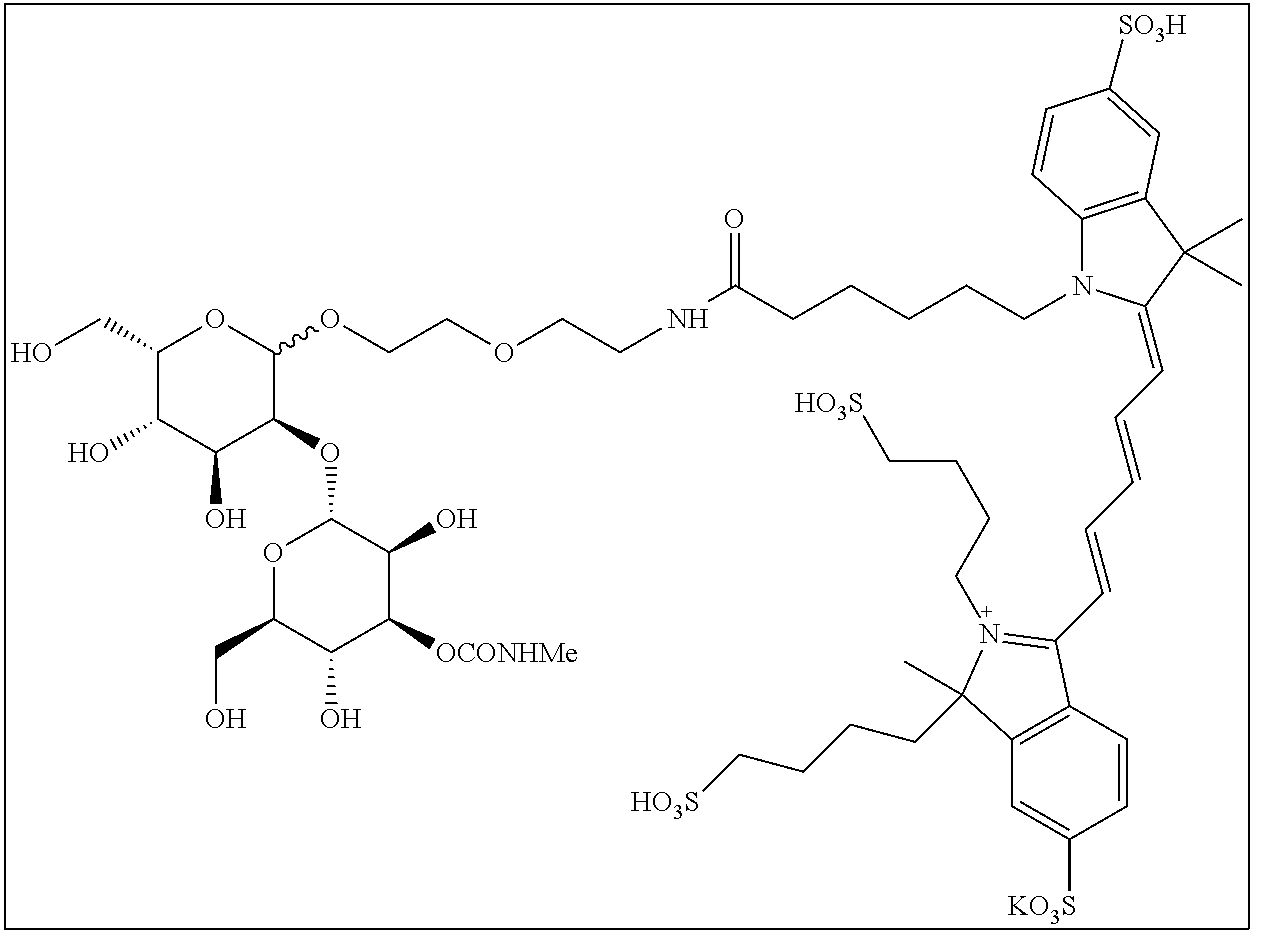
C1(CO)C(O)C(O)C(OC2OC(CO)C(O)C([OCONHMe])C2O)C(OCCOCCNC(CCCCCN2C3=C(C(C)(C)C2=CC=CC=CC2=N(CCCC[HO3S])C(CCCC[HO3S])(C)C4=C2C=CC([KO3S])=C4)C=C([SO3H])C=C3)=O)O1
